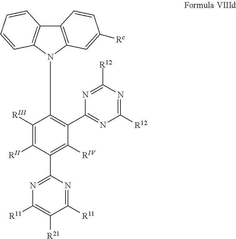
C1([RIII])=C([RII])C(C2=NC([R11])=C([R21])C([R11])=N2)=C([RIV])C(C2=NC([R12])=NC([R12])=N2)=C1N1C2=C(C3=C1C=CC=C3)C=CC([Rc])=C2
